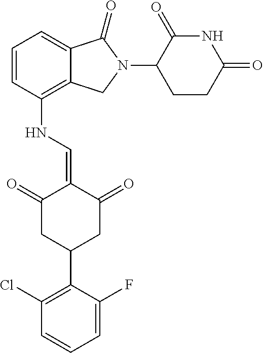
C12=C(NC=C3C(=O)CC(C4=C(Cl)C=CC=C4F)CC3=O)C=CC=C1C(=O)N(C1C(=O)NC(=O)CC1)C2
